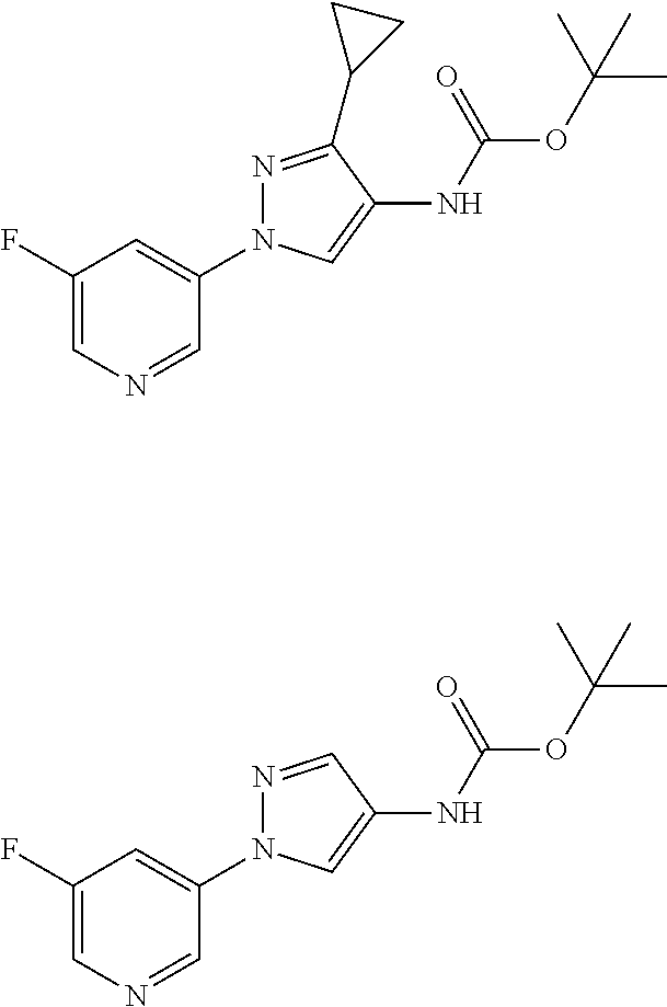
C1(F)=CN=CC(N2N=C(C3CC3)C(NC(=O)OC(C)(C)C)=C2)=C1.C1(F)=CN=CC(N2N=CC(NC(=O)OC(C)(C)C)=C2)=C1
